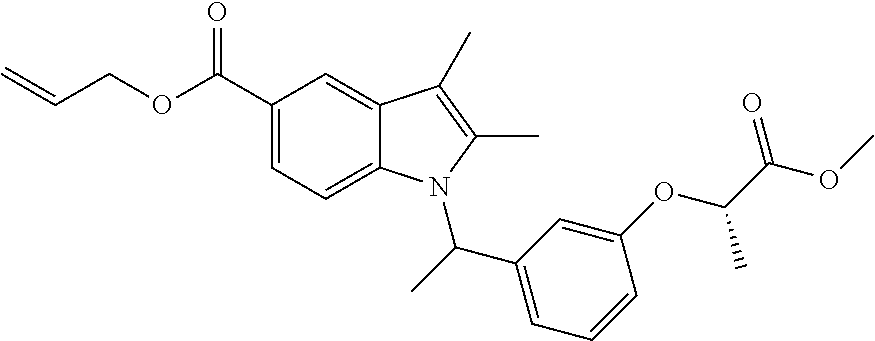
C1(OC(C(OC)=O)C)=CC(C(C)N2C3=CC=C(C(OCC=C)=O)C=C3C(C)=C2C)=CC=C1
